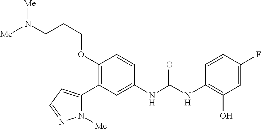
C1(OCCCN([Me])[Me])=C(C2=CC=NN2[Me])C=C(NC(=O)NC2=C(O)C=C(F)C=C2)C=C1
